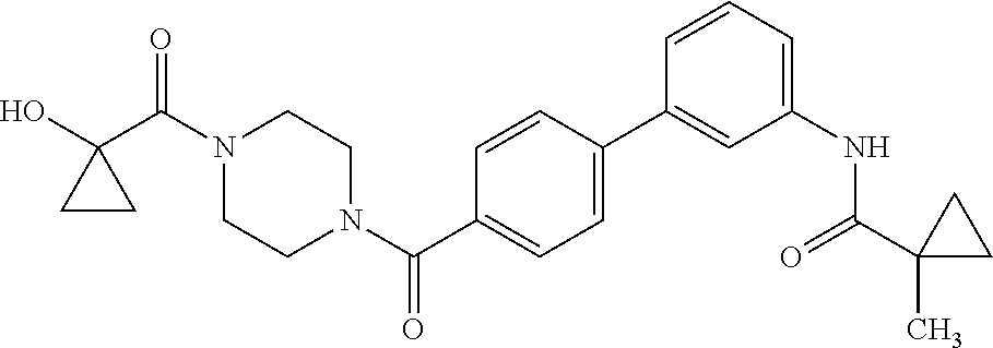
OC1(C(N2CCN(C(=O)C3=CC=C(C4=CC(NC(=O)C5(C)CC5)=CC=C4)C=C3)CC2)=O)CC1
